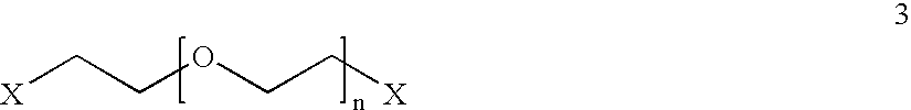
[X]CCOCC[X]
